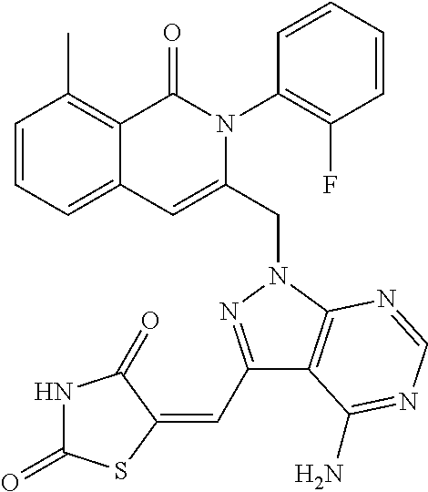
C1=CC=C2C(=C1C)C(=O)N(C1=C(F)C=CC=C1)C(CN1C3=C(C(C=C4SC(=O)NC4=O)=N1)C(N)=NC=N3)=C2
